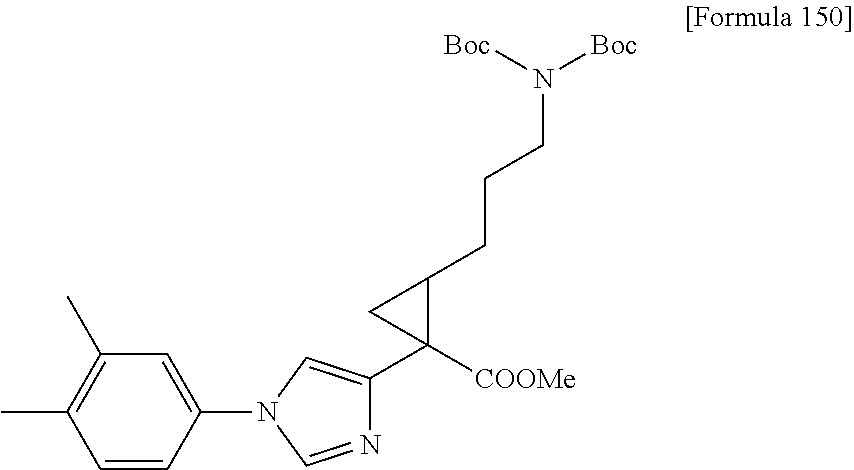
C1=CC(N2C=NC(C3([COOMe])C(CCCN([Boc])[Boc])C3)=C2)=CC(C)=C1C
